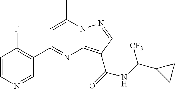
C1=CN=CC(C2=NC3=C(C(NC([CF3])C4CC4)=O)C=NN3C(C)=C2)=C1F
